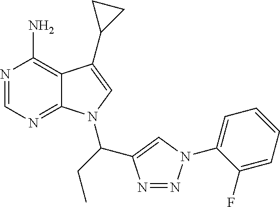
N1=CN=C2C(=C1N)C(C1CC1)=CN2C(CC)C1=CN(C2=CC=CC=C2F)N=N1
